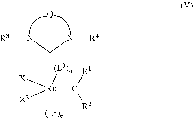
[Ru]([(L2)k])([X1])([X2])(=C([R1])[R2])([(L3)n])C(N[R3])N[R4].[Q]
